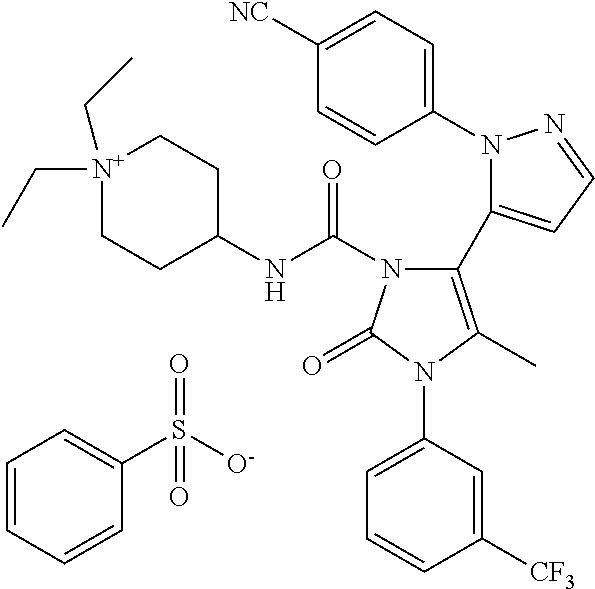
C1(N2N=CC=C2C2=C(C)N(C3=CC=CC([CF3])=C3)C(=O)N2C(NC2CC[N+](CC)(CC)CC2)=O)=CC=C([NC])C=C1.C1=CC=CC(S([O-])(=O)=O)=C1
